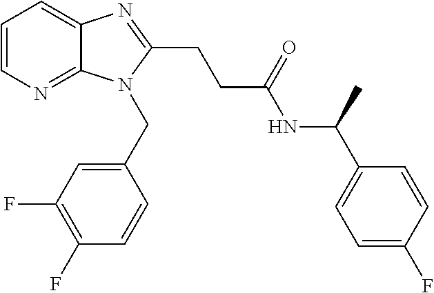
C1=CN=C2C(=C1)N=C(CCC(NC(C1=CC=C(F)C=C1)C)=O)N2CC1=CC(F)=C(F)C=C1
